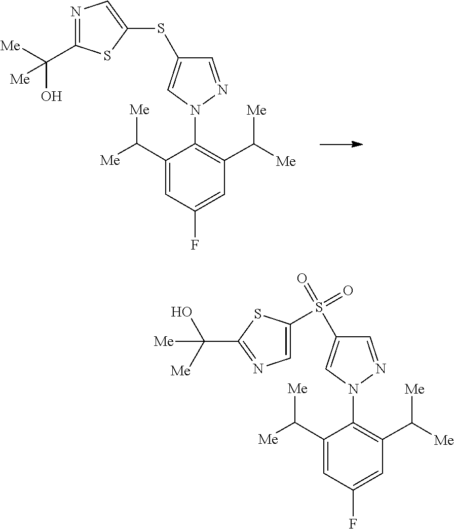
C1(N2N=CC(SC3=CN=C(C([Me])(O)[Me])S3)=C2)=C(C([Me])[Me])C=C(F)C=C1C([Me])[Me].C1(N2N=CC(S(=O)(=O)C3=CN=C(C([Me])(O)[Me])S3)=C2)=C(C([Me])[Me])C=C(F)C=C1C([Me])[Me]
